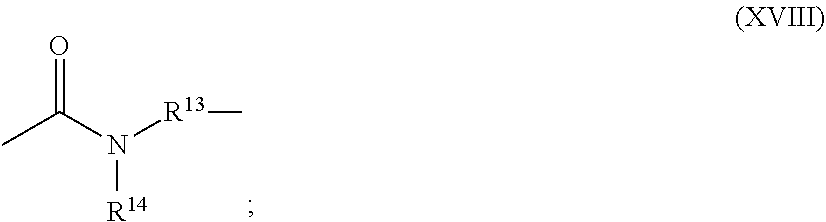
CC(N([R13]C)[R14])=O
